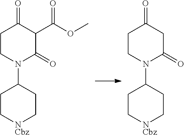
C1C[NCbz]CCC1N1C(=O)CC(=O)CC1.C1C[NCbz]CCC1N1C(=O)C(C(OC)=O)C(=O)CC1
